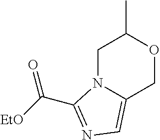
C1N2C(=CN=C2C([EtO])=O)COC1C
